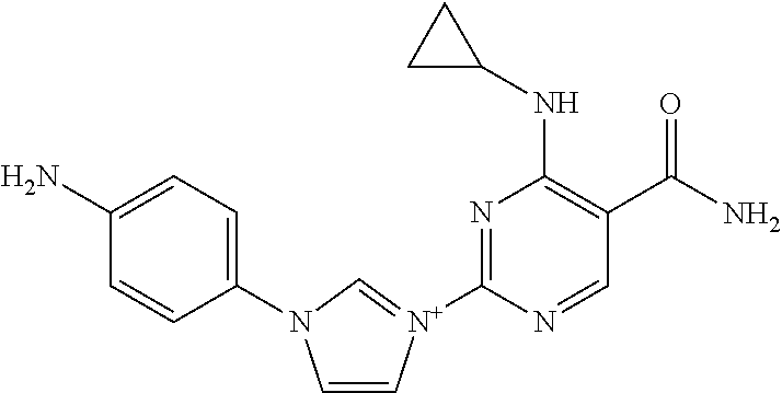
N1=C([N+]2=CN(C3=CC=C(N)C=C3)C=C2)N=CC(C(N)=O)=C1NC1CC1
